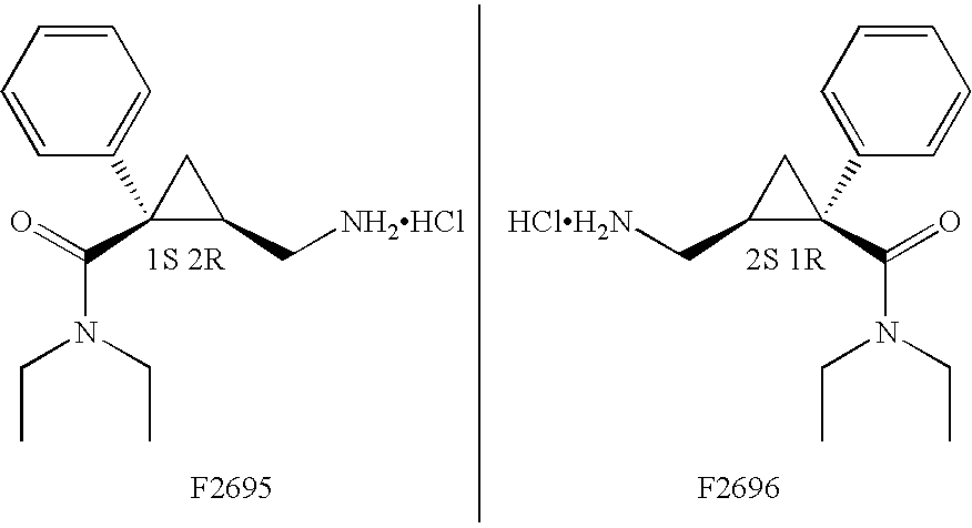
C1=CC=CC(C2(C(N(CC)CC)=O)C(C[NH2HCl])C2)=C1.C1=CC=CC(C2(C(N(CC)CC)=O)C(C[HClH2N])C2)=C1
